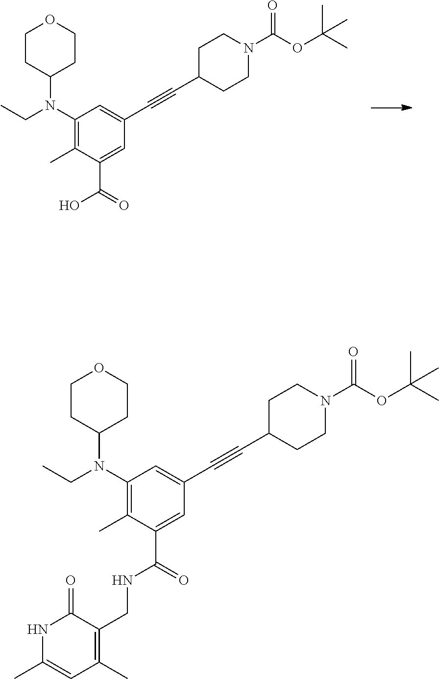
C1C(C#CC2=CC(N(CC)C3CCOCC3)=C(C)C(C(=O)O)=C2)CCN(C(OC(C)(C)C)=O)C1.C1C(C#CC2=CC(N(CC)C3CCOCC3)=C(C)C(C(=O)NCC3=C(C)C=C(C)NC3=O)=C2)CCN(C(OC(C)(C)C)=O)C1
